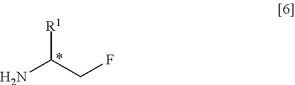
[R1]C(CF)N
